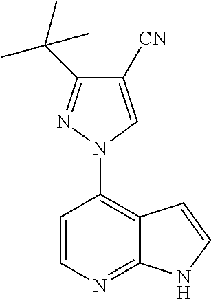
C12=C(N3C=C([CN])C(C(C)(C)C)=N3)C=CN=C1NC=C2
